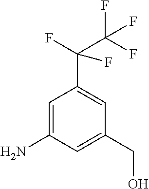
C1(CO)=CC(N)=CC(C(F)(C(F)(F)F)F)=C1
